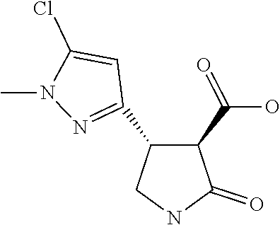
C1(C2=NN(C)C(Cl)=C2)C(C(O)=O)C(=O)NC1
